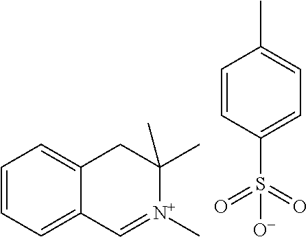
C1=CC=C2C(=C1)CC(C)(C)[N+](C)=C2.C1=CC(C)=CC=C1S(=O)(=O)[O-]
